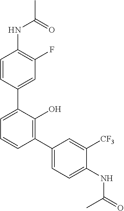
C1=CC(C2=CC=CC(C3=CC=C(NC(C)=O)C([CF3])=C3)=C2O)=CC(F)=C1NC(=O)C
